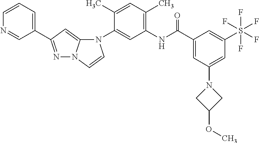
N1=C(C2=CC=CN=C2)C=C2N1C=CN2C1=CC(NC(C2=CC(N3CC(OC)C3)=CC(S(F)(F)(F)(F)F)=C2)=O)=C(C)C=C1C
